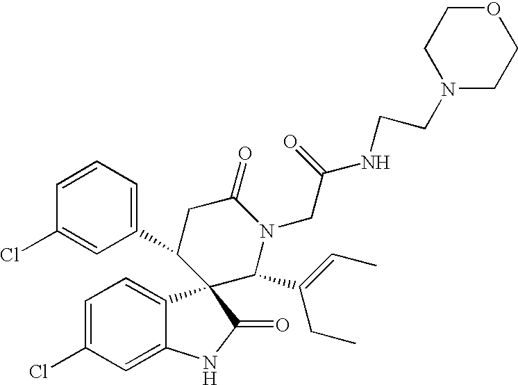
C1(C2CC(=O)N(CC(NCCN3CCOCC3)=O)C(C(=CC)CC)C23C2=CC=C(Cl)C=C2NC3=O)=CC=CC(Cl)=C1
